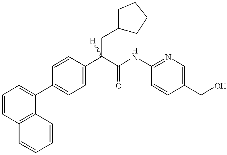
C1=C(C(C(=O)NC2=NC=C(CO)C=C2)(CC2CCCC2)[H])C=CC(C2=CC=CC3=C2C=CC=C3)=C1
